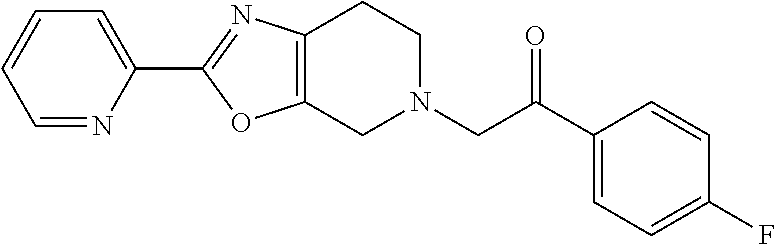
C1=NC(C2=NC3=C(O2)CN(CC(C2=CC=C(F)C=C2)=O)CC3)=CC=C1
